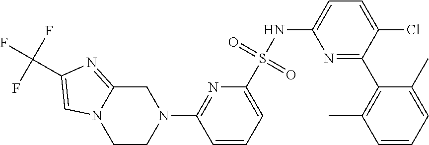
C1CN(C2=NC(S(NC3=CC=C(Cl)C(C4=C(C)C=CC=C4C)=N3)(=O)=O)=CC=C2)CC2=NC(C(F)(F)F)=CN12
